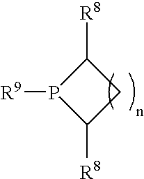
C1([R8])P([R9])C([R8])C1
